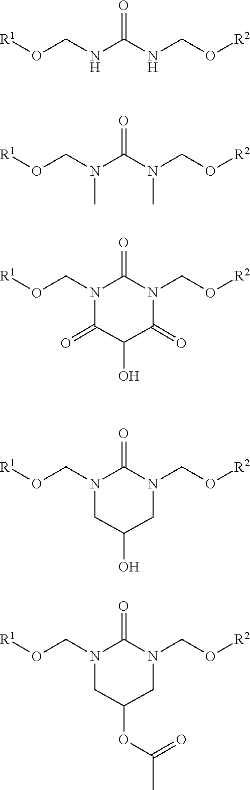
[R1]OCN(C(N(CO[R2])C)=O)C.[R1]OCN1C(=O)N(CO[R2])C(=O)C(O)C1=O.[R1]OCN1C(=O)N(CO[R2])CC(O)C1.[R1]OCN1C(=O)N(CO[R2])CC(OC(C)=O)C1.[R1]OCNC(NCO[R2])=O
